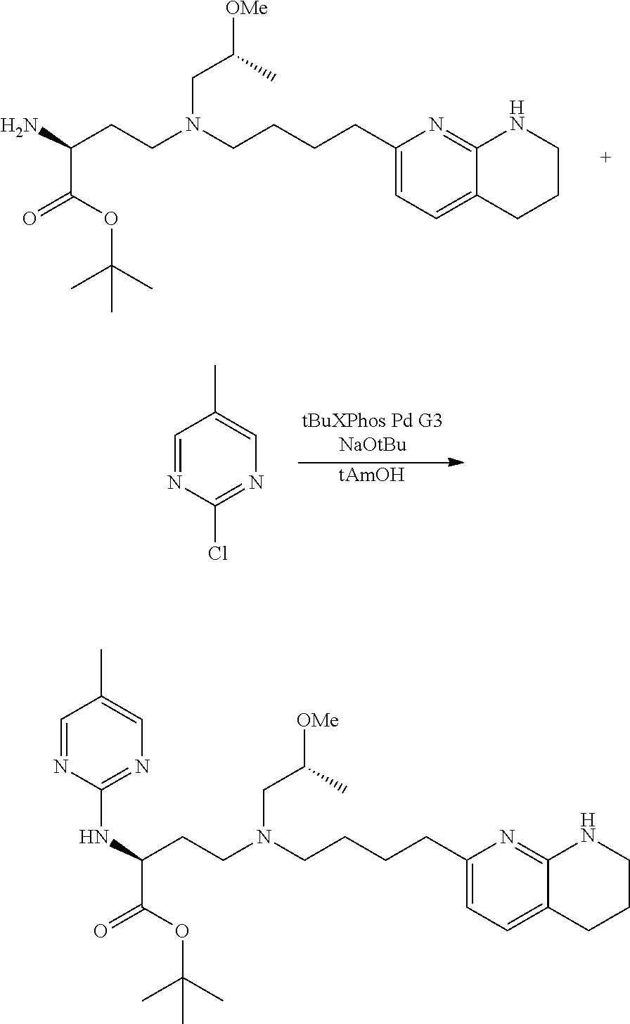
C(CN(CCCCC1=CC=C2C(=N1)NCCC2)CCC(C(=O)OC(C)(C)C)N)(C)[OMe].C(CN(CCCCC1=CC=C2C(=N1)NCCC2)CCC(C(=O)OC(C)(C)C)NC1=NC=C(C)C=N1)(C)[OMe].N1=C(Cl)N=CC(C)=C1.[tAmOH]
